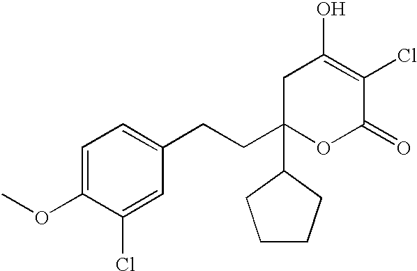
C1(OC)=CC=C(CCC2(C3CCCC3)OC(=O)C(Cl)=C(O)C2)C=C1Cl
